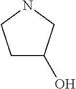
C1C(O)CNC1
